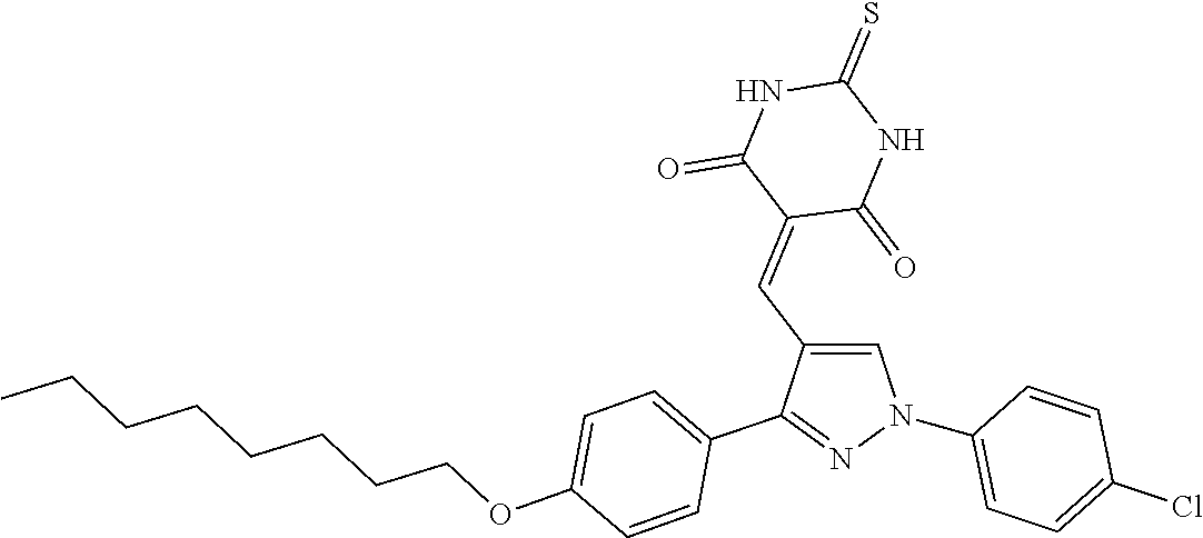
C1(N2C=C(C=C3C(=O)NC(=S)NC3=O)C(C3=CC=C(OCCCCCCCC)C=C3)=N2)=CC=C(Cl)C=C1
